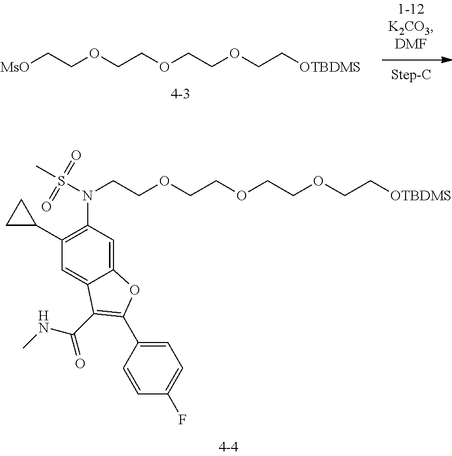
C(COCC[OTBDMS])OCCOCCN(S(C)(=O)=O)C1=C(C2CC2)C=C2C(=C1)OC(C1=CC=C(F)C=C1)=C2C(=O)NC.[MsO]CCOCCOCCOCC[OTBDMS]
